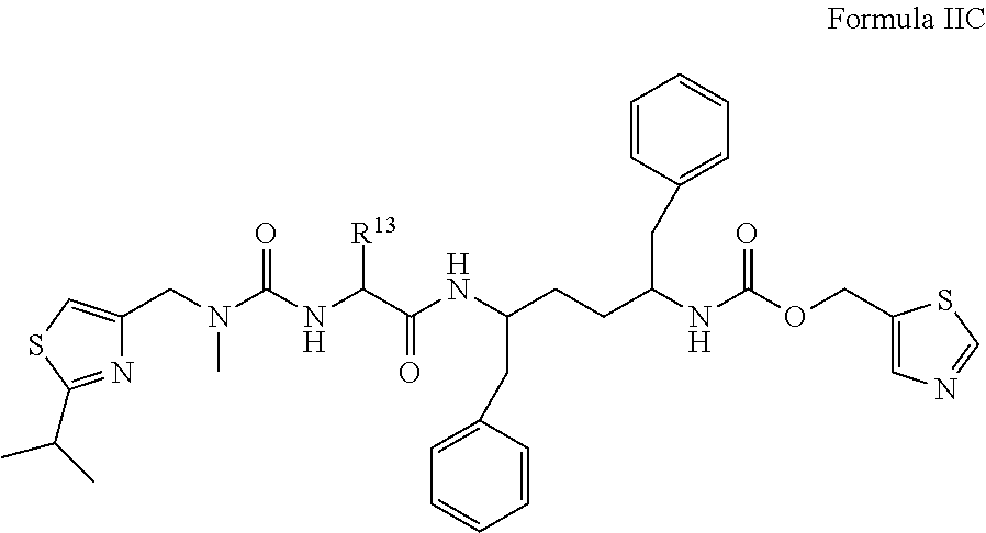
C1(CN(C)C(=O)NC([R13])C(=O)NC(CC2=CC=CC=C2)CCC(NC(=O)OCC2=CN=CS2)CC2=CC=CC=C2)=CSC(C(C)C)=N1
